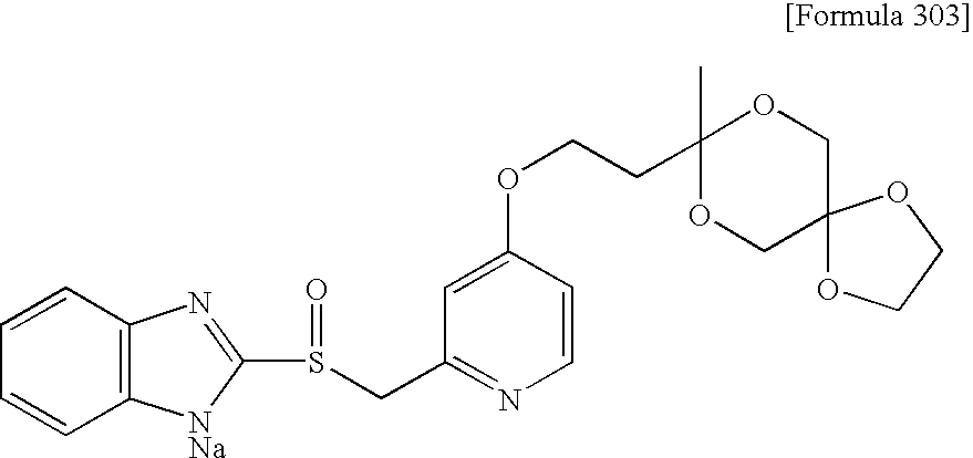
C1=CC2=C(C=C1)[NNa]C(S(CC1=NC=CC(OCCC3(C)OCC4(CO3)OCCO4)=C1)=O)=N2
